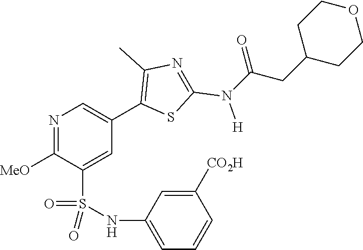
N1=C([MeO])C(S(NC2=CC=CC([CO2H])=C2)(=O)=O)=CC(C2=C(C)N=C(N([H])C(CC3CCOCC3)=O)S2)=C1
